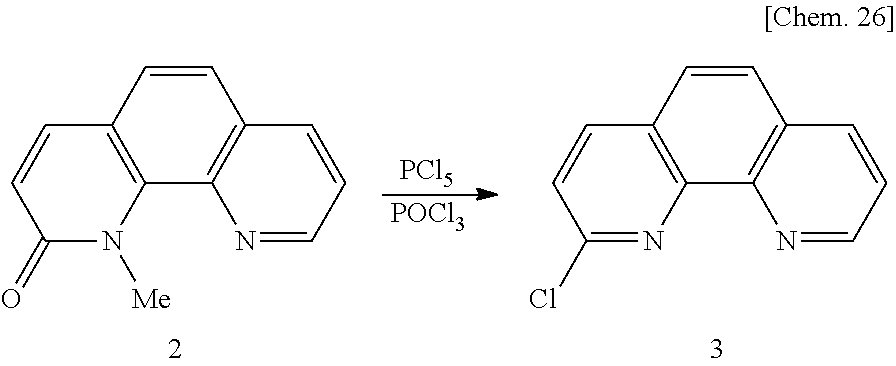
C1=CC2=C(C3=C1C=CC=N3)N=C(Cl)C=C2.[PCl5].C1=CC2=C(C3=C1C=CC=N3)N([Me])C(=O)C=C2.[POCl3]
